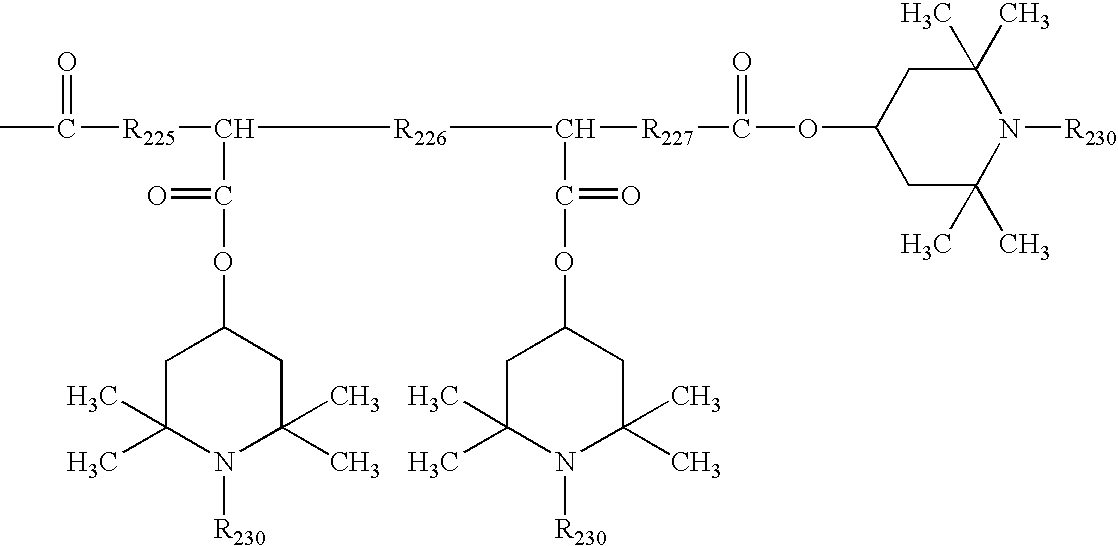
CC([R225]C(C(OC1CC(C)(C)N([R230])C(C)(C)C1)=O)[R226]C(C(OC1CC(C)(C)N([R230])C(C)(C)C1)=O)[R227]C(OC1CC(C)(C)N([R230])C(C)(C)C1)=O)=O
